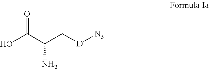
O=C(C(C[D][N3])N)O
